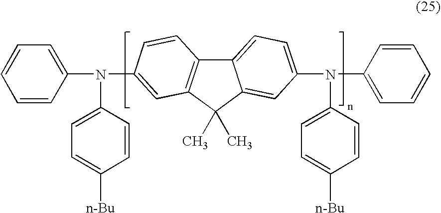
C12=CC=C(N(C3=CC=C([n-Bu])C=C3)C3=CC=CC=C3)C=C1C(C)(C)C1=C2C=CC(N(C2=CC=C([n-Bu])C=C2)C2=CC=CC=C2)=C1
